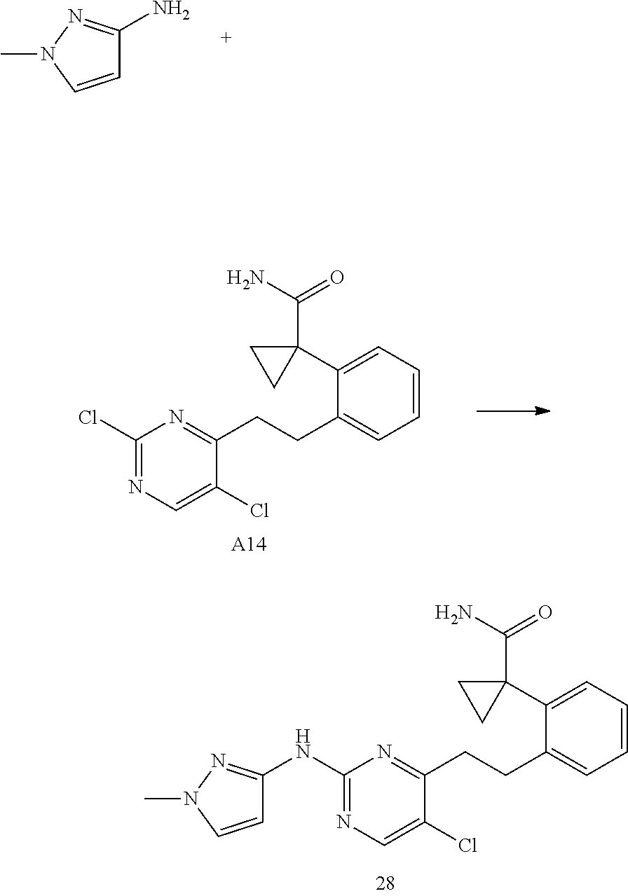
C1=CC=C(C2(C(N)=O)CC2)C(CCC2=NC(Cl)=NC=C2Cl)=C1.[A14].C1=CC=C(C2(C(N)=O)CC2)C(CCC2=NC(NC3=NN(C)C=C3)=NC=C2Cl)=C1.C1(N)=NN(C)C=C1
